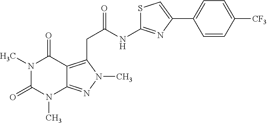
N1(C)C(=O)N(C)C2=NN(C)C(CC(NC3=NC(C4=CC=C([CF3])C=C4)=CS3)=O)=C2C1=O
